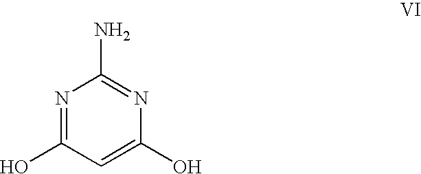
N1=C(O)C=C(O)N=C1N
